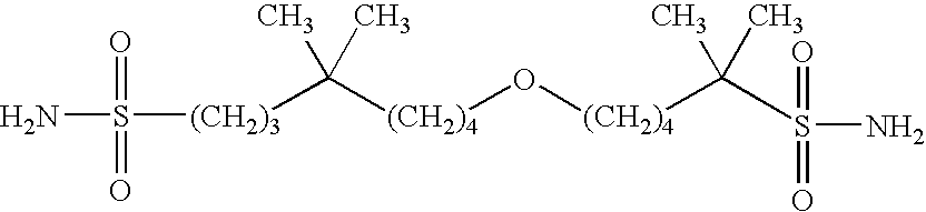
[(CH2)4](O[(CH2)4]C(C)(C)S(=O)(=O)N)C(C)(C)[(CH2)3]S(N)(=O)=O
